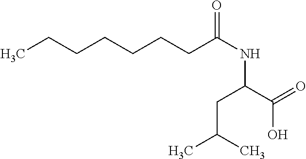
O=C(C(NC(CCCCCCC)=O)CC(C)C)O
